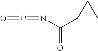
N(C(C1CC1)=O)=C=O
